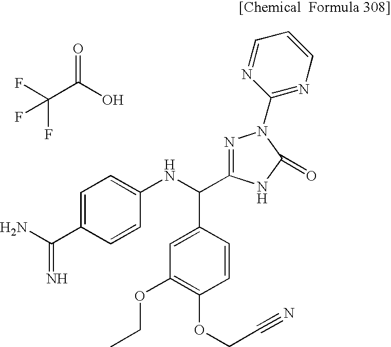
C(C(O)=O)(F)(F)F.NC(C1=CC=C(NC(C2=CC(OCC)=C(OCC#N)C=C2)C2=NN(C3=NC=CC=N3)C(=O)N2)C=C1)=N
